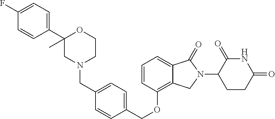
C1(OCC2=CC=C(CN3CCOC(C4=CC=C(F)C=C4)(C)C3)C=C2)=C2C(=CC=C1)C(=O)N(C1CCC(=O)NC1=O)C2
